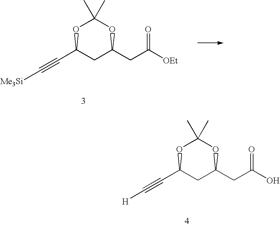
O1C(C#C[Me3Si])CC(CC([OEt])=O)OC1(C)C.O1C(C#C[H])CC(CC(O)=O)OC1(C)C
